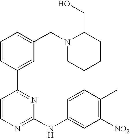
C1=CC(C2=NC(NC3=CC([NO2])=C(C)C=C3)=NC=C2)=CC(CN2CCCCC2CO)=C1
